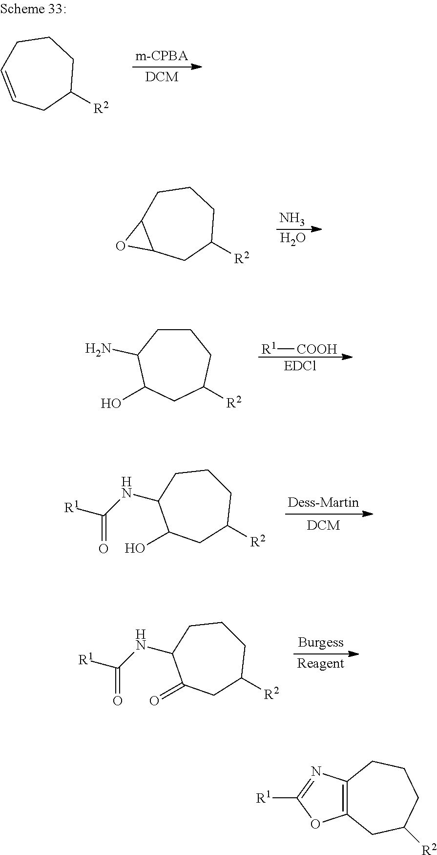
[EDCl].[R1][COOH].C1CC(N)C(O)CC([R2])C1.N.O.C1C2C(CC([R2])CC1)O2.C1CCC(NC([R1])=O)C(O)CC1[R2].[Reagent].C1CCC(NC([R1])=O)C(=O)CC1[R2].C1C=CCC([R2])CC1.C12=C(CC([R2])CCC1)OC([R1])=N2
